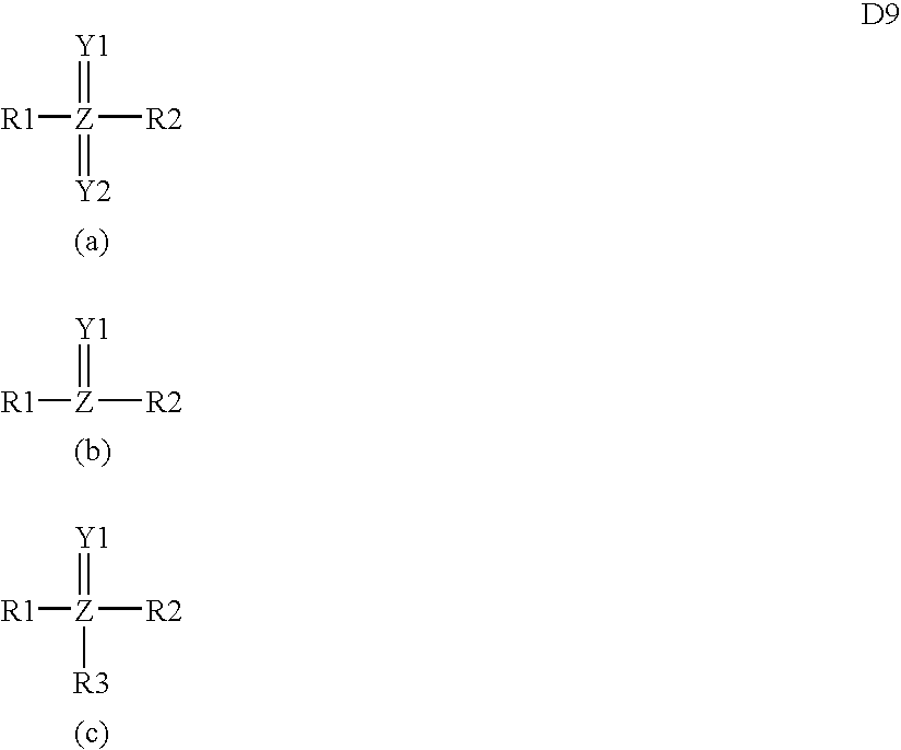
[Y1]=[Z](=[Y2])([R2])[R1].[Y1]=[Z]([R2])[R1].[Y1]=[Z]([R3])([R2])[R1]
